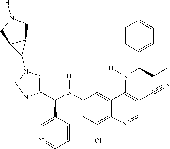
C1(N(C(C2=CN(C3C4C3CN([H])C4)NN2)C2=CN=CC=C2)[H])=CC(Cl)=C2C(=C1)C(N(C(C1=CC=CC=C1)CC)[H])=C(C#N)C=N2
